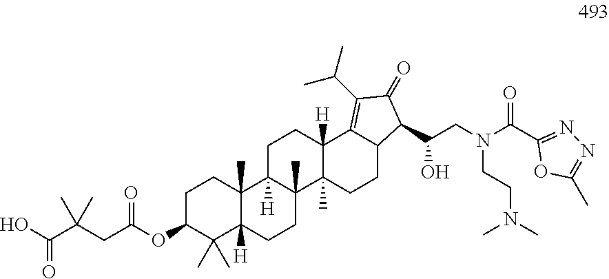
OC(C(CC(OC1C(C)(C)C2([H])C(C)(CC1)C1([H])C(C)(CC2)C2(C)C([H])(CC1)C1=C(C(C)C)C(=O)C(C(CN(C(C3=NN=C(C)O3)=O)CCN(C)C)O)C1CC2)=O)(C)C)=O
